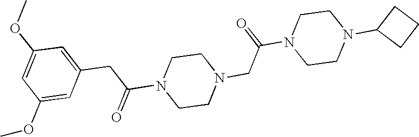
N1(C(=O)CC2=CC(OC)=CC(OC)=C2)CCN(CC(N2CCN(C3CCC3)CC2)=O)CC1
